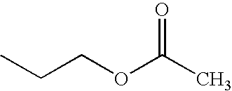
C(COC(C)=O)C
